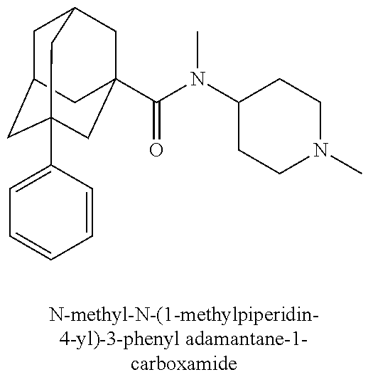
C1C2CC3(C4=CC=CC=C4)CC(C(N(C4CCN(C)CC4)C)=O)(CC1C3)C2
